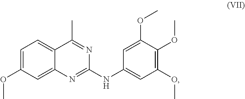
C1=C(OC)C=C2C(=C1)C(C)=NC(NC1=CC(OC)=C(OC)C(OC)=C1)=N2
